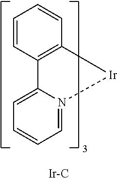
C1=CC2=C(C=C1)[Ir]N1=CC=CC=C21.[Ir-C]
